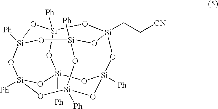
[Ph][Si]12O[Si]3([Ph])O[Si]4(CC[CN])O[Si]5([Ph])O[Si]([Ph])(O[Si]([Ph])(O1)O[Si]([Ph])(O5)O3)O[Si]([Ph])(O2)O4
